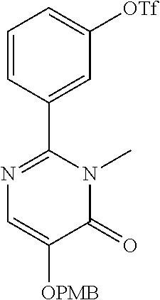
C1=CC(C2=NC=C([OPMB])C(=O)N2C)=CC([OTf])=C1
